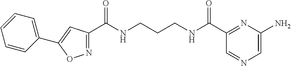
C1(C(NCCCNC(C2=NC(N)=CN=C2)=O)=O)=NOC(C2=CC=CC=C2)=C1
